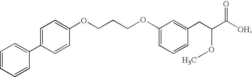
C(CCOC1=CC=CC(CC(C([OH])=O)OC)=C1)OC1=CC=C(C2=CC=CC=C2)C=C1
